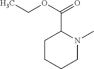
C1CCCN(C)C1C(OCC)=O
